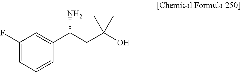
C1(F)=CC=CC(C(N)CC(O)(C)C)=C1
